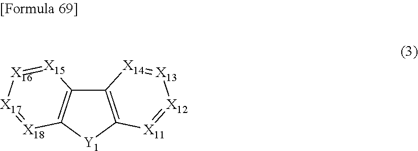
C12=C([Y1]C3=C1[X15]=[X16][X17]=[X18]3)[X11]=[X12][X13]=[X14]2
